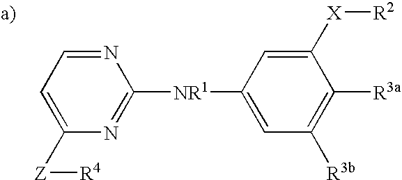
N1=CC=C([Z][R4])N=C1[NR1]C1=CC([R3b])=C([R3a])C([X][R2])=C1.[a)]
